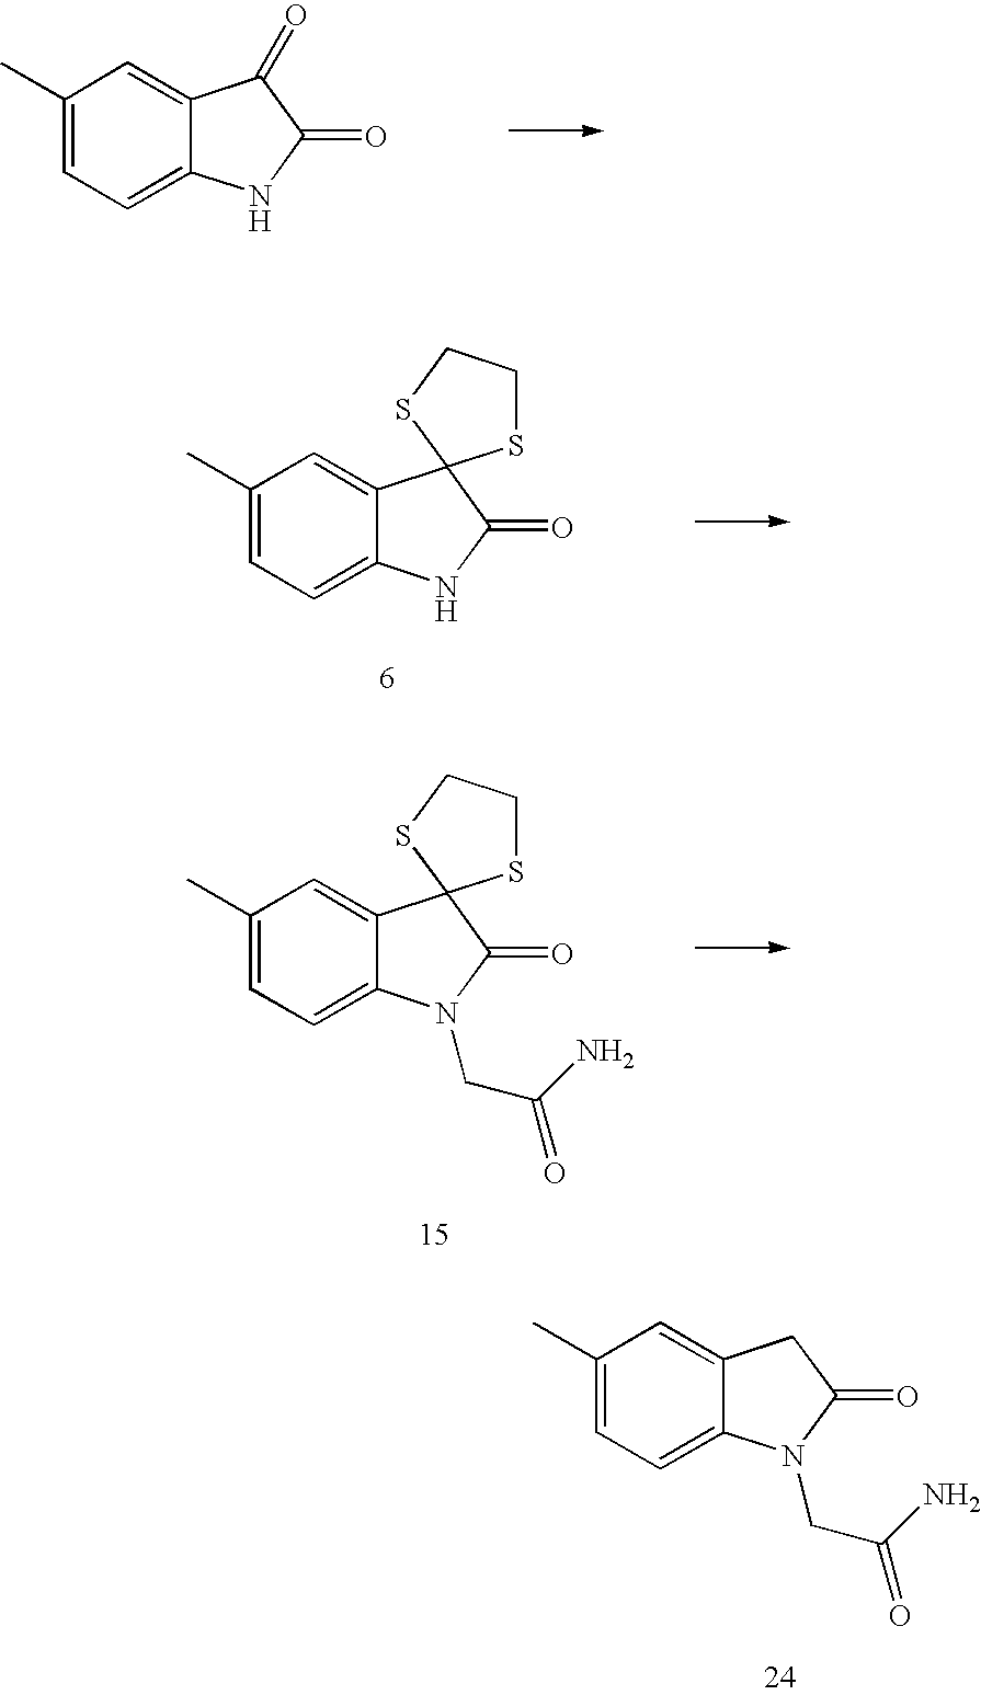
C1(C)=CC=C2C(=C1)C(=O)C(=O)N2.C1(C)=CC=C2C(=C1)C1(C(=O)N2)SCCS1.C1(C)=CC=C2C(=C1)C1(C(=O)N2CC(N)=O)SCCS1.C1(C)=CC=C2C(=C1)CC(=O)N2CC(N)=O
